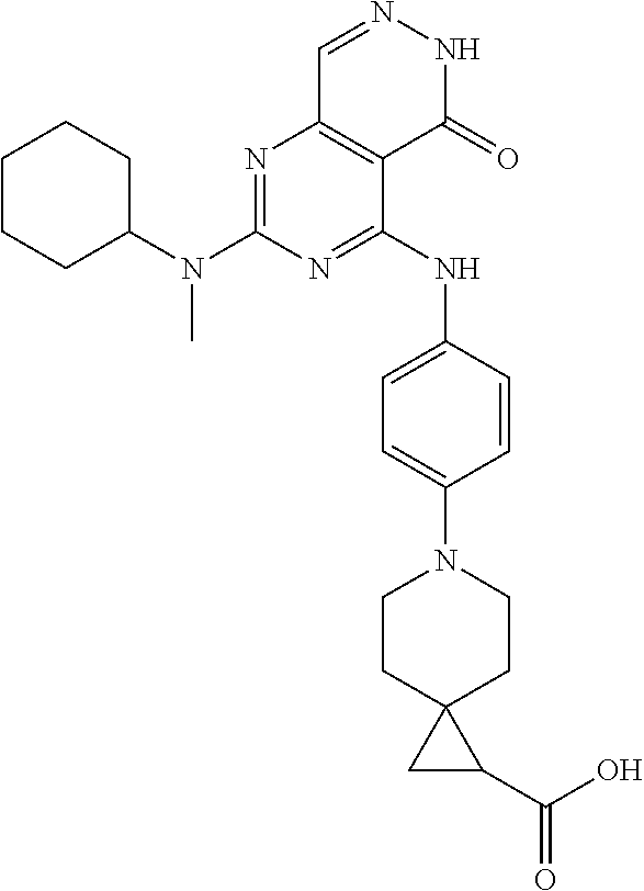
N1=C(NC2=CC=C(N3CCC4(CC3)CC4C(=O)O)C=C2)C2=C(N=C1N(C1CCCCC1)C)C=NNC2=O
